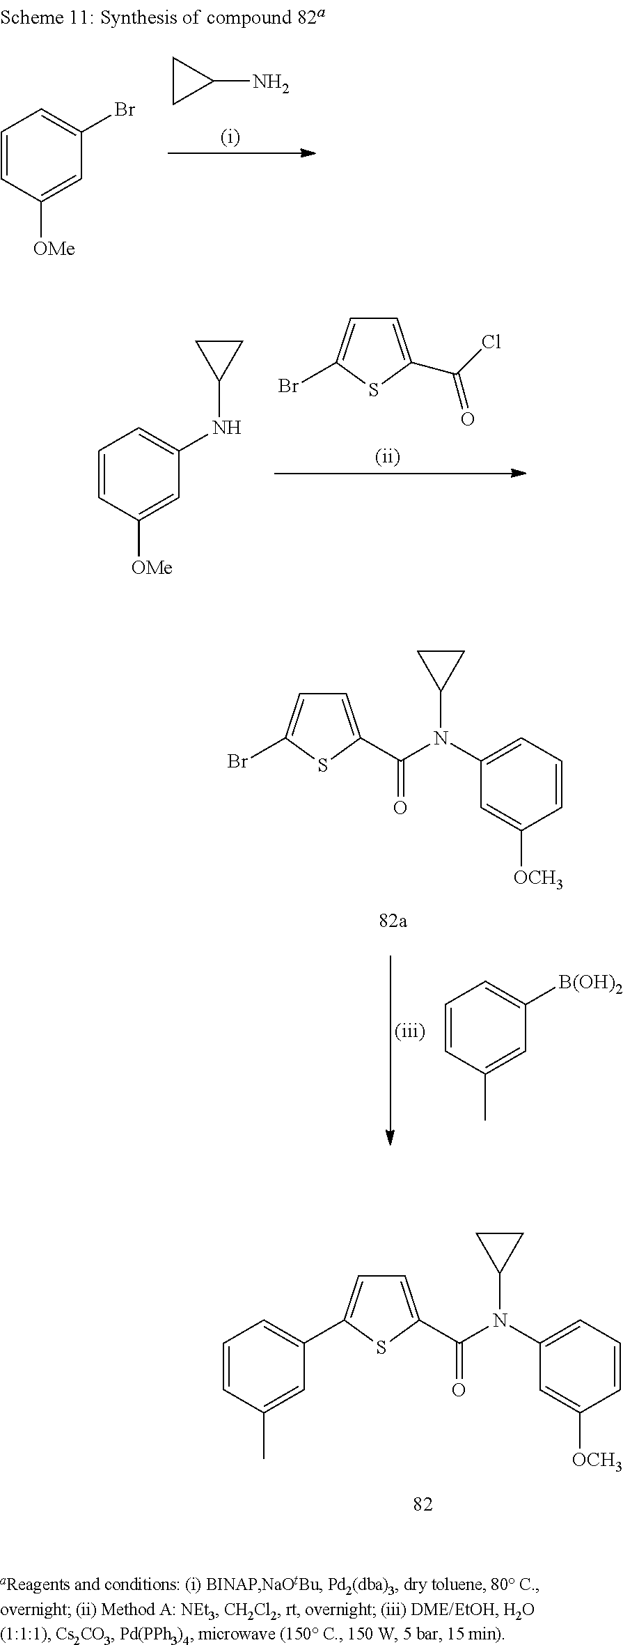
C1(N)CC1.C1=CC([OMe])=CC(Br)=C1.C1=C(C(N(C2=CC=CC([OCH3])=C2)C2CC2)=O)SC(Br)=C1.C1=CC(C)=CC([B(OH)2])=C1.C1=C(C(N(C2=CC=CC([OCH3])=C2)C2CC2)=O)SC(C2=CC=CC(C)=C2)=C1.C1=C(C(Cl)=O)SC(Br)=C1.C1=CC([OMe])=CC(NC2CC2)=C1
